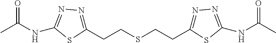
C(CSCCC1=NN=C(NC(C)=O)S1)C1=NN=C(NC(C)=O)S1
